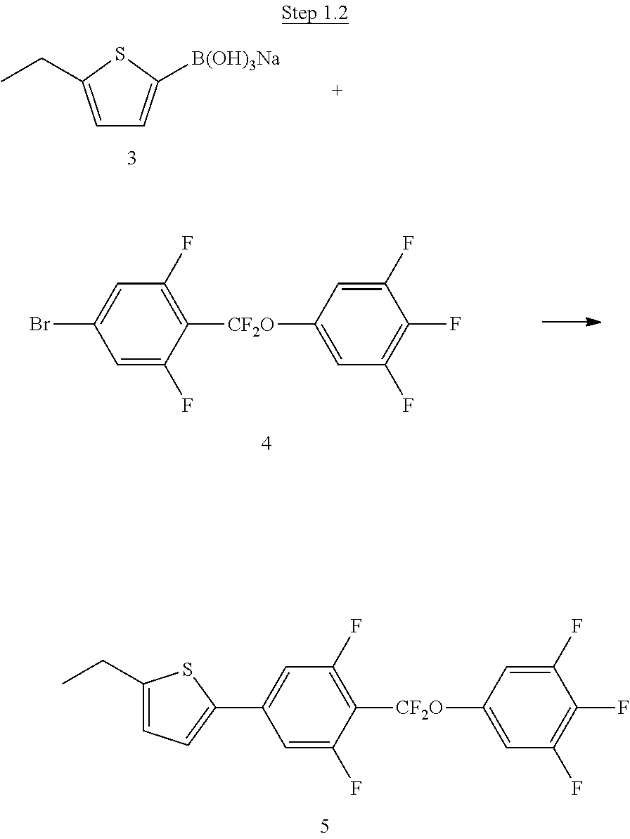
C1=C(F)C([CF2O]C2=CC(F)=C(F)C(F)=C2)=C(F)C=C1C1=CC=C(CC)S1.C1=C(CC)SC([B(OH)3Na])=C1.C1=C(F)C([CF2O]C2=CC(F)=C(F)C(F)=C2)=C(F)C=C1Br
